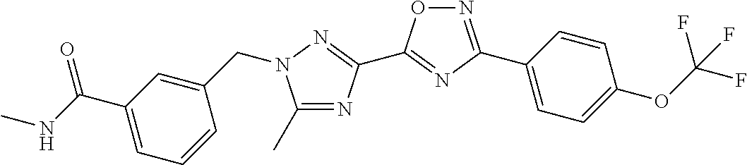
C1(C)=NC(C2=NC(C3=CC=C(OC(F)(F)F)C=C3)=NO2)=NN1CC1=CC(C(NC)=O)=CC=C1
